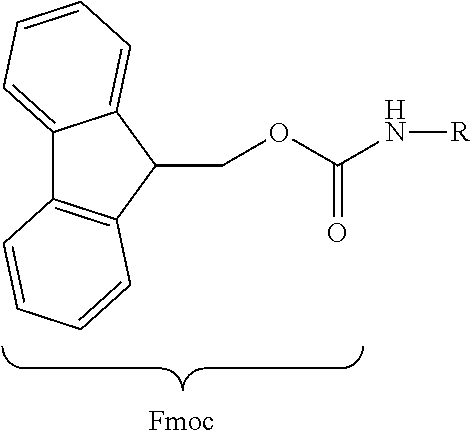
C(OC(N[R])=O)C1C2=C(C3=CC=CC=C31)C=CC=C2
